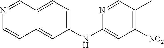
N1=CC2=CC=C(NC3=CC([NO2])=C(C)C=N3)C=C2C=C1
